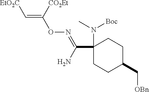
C1(N(C)[Boc])(C(N)=NOC(=C[EtO2C])[CO2Et])CCC(C[OBn])CC1
